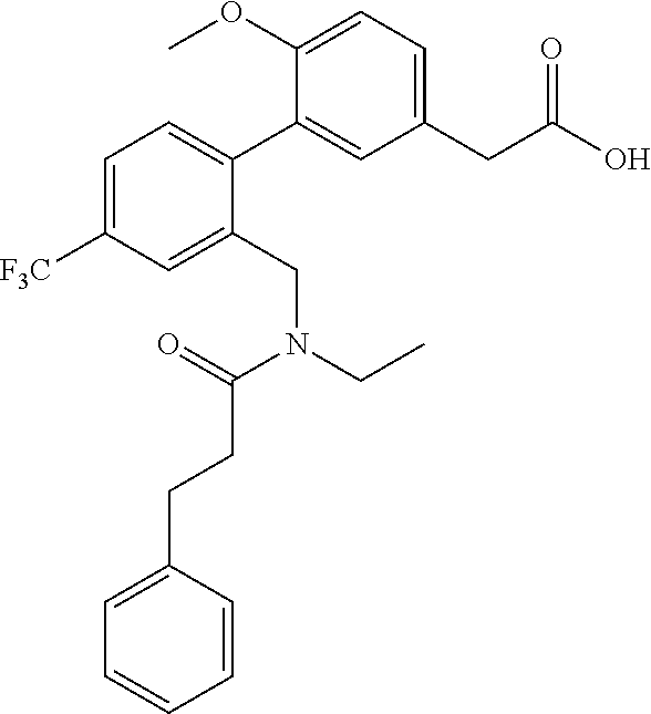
C1=C([F3C])C=C(CN(CC)C(=O)CCC2=CC=CC=C2)C(C2=CC(CC(O)=O)=CC=C2OC)=C1
